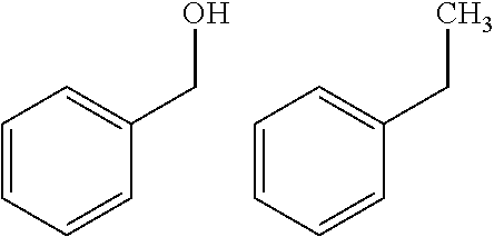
C1=CC=CC(CO)=C1.C1=CC=CC(CC)=C1
